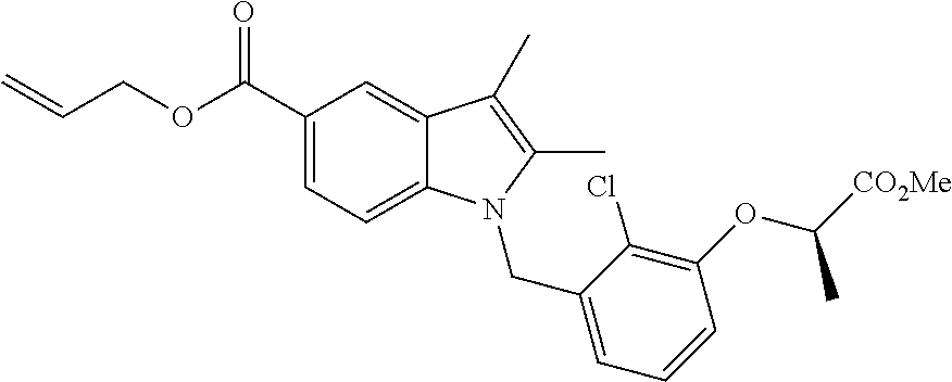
C1(C(=O)OCC=C)=CC=C2C(=C1)C(C)=C(C)N2CC1=CC=CC(OC([CO2Me])C)=C1Cl
